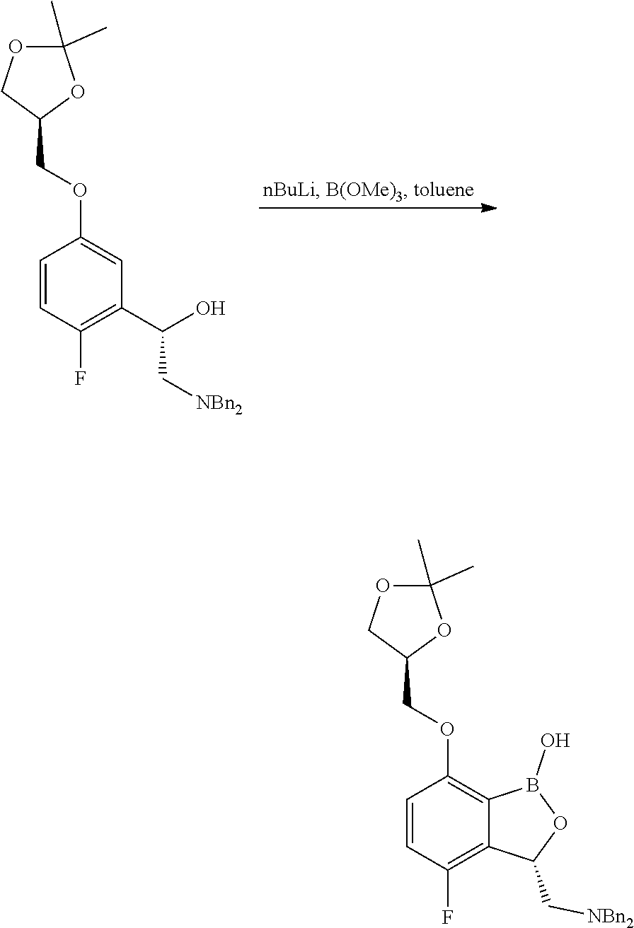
C1(C)(C)OC(COC2=CC(C(O)C[NBn2])=C(F)C=C2)CO1.C1(C)(C)OC(COC2=C3C(=C(F)C=C2)C(C[NBn2])OB3O)CO1
